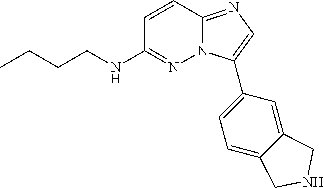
C1(C2=CN=C3N2N=C(NCCCC)C=C3)=CC=C2C(=C1)CNC2
